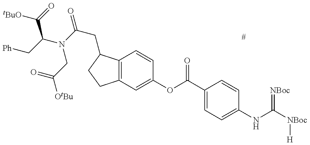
[Ph]CC(C([tBuO])=O)N(CC(=O)[OtBu])C(=O)CC1C2=C(CC1)C=C(OC(=O)C1=CC=C(NC(=[NBoc])[NBoc][H])C=C1)C=C2
